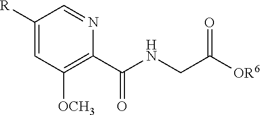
C1([R])=CC([OCH3])=C(C(NCC([OR6])=O)=O)N=C1
